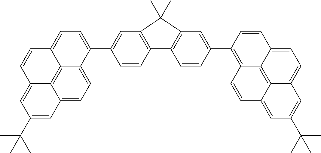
C12=CC=C3C4=C1C(=CC(C(C)(C)C)=C2)C=CC4=CC=C3C1=CC2=C(C=C1)C1=C(C=C(C3=C4C5=C6C(=CC=C5C=C3)C=C(C(C)(C)C)C=C6C=C4)C=C1)C2(C)C
